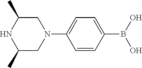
N1(C2=CC=C(B(O)O)C=C2)CC(C)NC(C)C1
